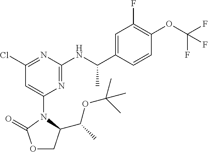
O1CC(C(C)OC(C)(C)C)N(C2=CC(Cl)=NC(NC(C3=CC(F)=C(OC(F)(F)F)C=C3)C)=N2)C1=O
